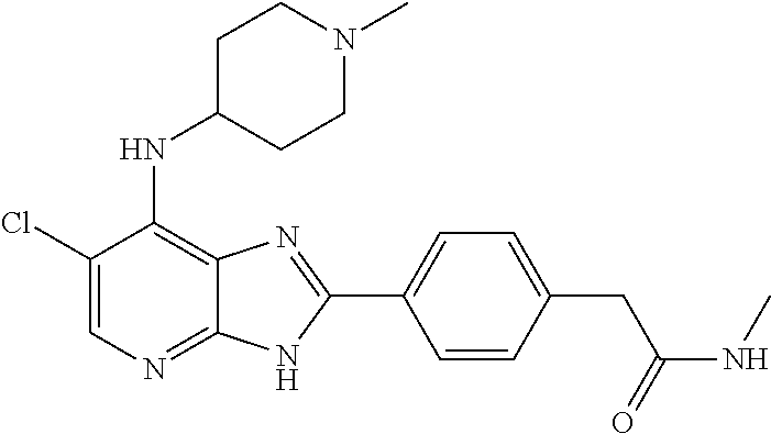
C1(Cl)=CN=C2C(=C1NC1CCN(C)CC1)N=C(C1=CC=C(CC(NC)=O)C=C1)N2
